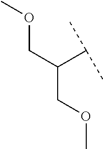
C(COC)(COC)C(C)C
